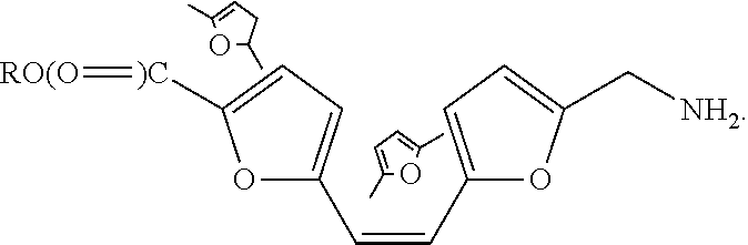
O1C(C=CC2=CC=C(C[NH2])O2)=CC=C1[)C]=[RO(O].O1C(C)CC=C1C.C1(C)=CC=C(C)O1
